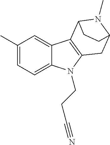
C1(C)=CC=C2C(=C1)C1=C(N2CCC#N)CC2N(C)C1CC2
